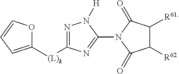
C1([(L)k]C2=NN([H])C(N3C(=O)C([R62])C([R61])C3=O)=N2)=CC=CO1
